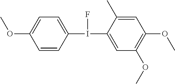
C1=CC(I(C2=CC(OC)=C(OC)C=C2C)F)=CC=C1OC
